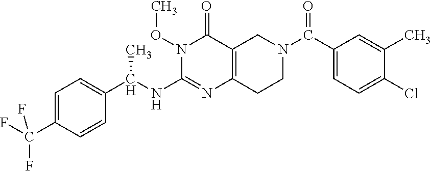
C1=C(C(F)(F)F)C=CC(C(NC2=NC3=C(C(=O)N2OC)CN(C(C2=CC=C(Cl)C(C)=C2)=O)CC3)C)=C1
